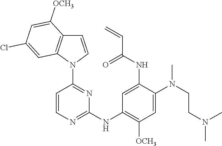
C1=CC(N2C=CC3=C2C=C(Cl)C=C3[OCH3])=NC(NC2=C([OCH3])C=C(N(CCN(C)C)C)C(NC(C=C)=O)=C2)=N1
